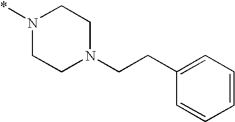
N1(*)CCN(CCC2=CC=CC=C2)CC1
